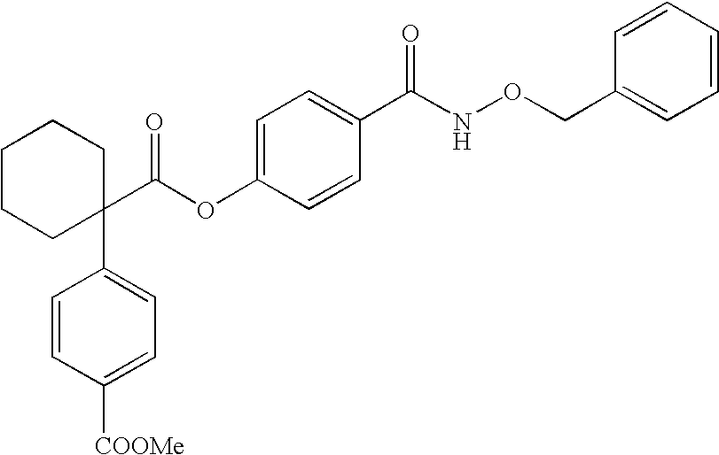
C1=C(OC(C2(C3=CC=C([COOMe])C=C3)CCCCC2)=O)C=CC(C(NOCC2=CC=CC=C2)=O)=C1
